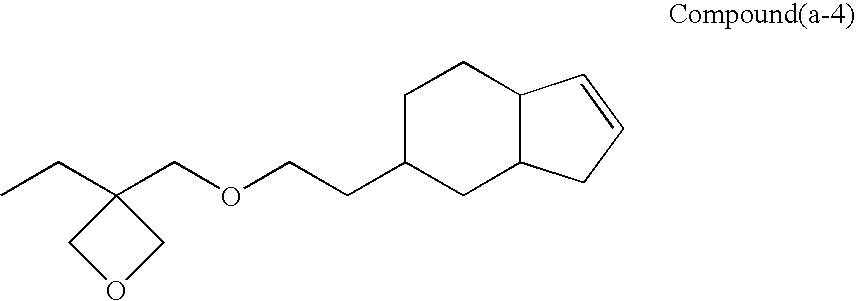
C1(CC)(COCCC2CC3C(CC2)C=CC3)COC1
